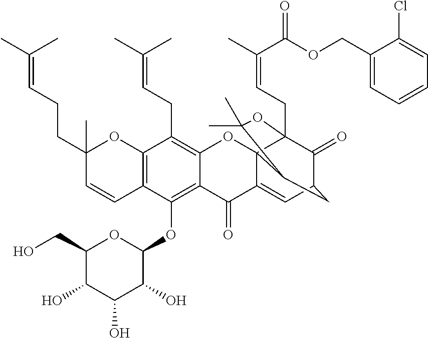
C12=C(OC3OC(CO)C(O)C(O)C3O)C3=C(C(CC=C(C)C)=C1OC14C(=CC5C(=O)C1(CC=C(C)C(=O)OCC1=CC=CC=C1Cl)OC(C)(C)C4C5)C2=O)OC(C)(CCC=C(C)C)C=C3
